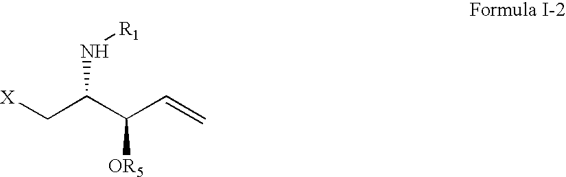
[X]CC(C(C=C)[OR5])N[R1]
